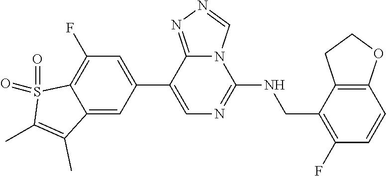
C12=CC(C3=CN=C(NCC4=C(F)C=CC5=C4CCO5)N4C3=NN=C4)=CC(F)=C1S(=O)(=O)C(C)=C2C
